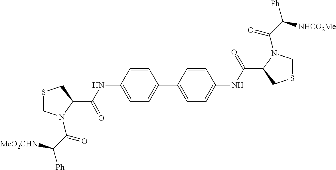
S1CN(C(C([MeO2CHN])[Ph])=O)C(C(NC2=CC=C(C3=CC=C(NC(C4N(C(C([NHCO2Me])[Ph])=O)CSC4)=O)C=C3)C=C2)=O)C1
